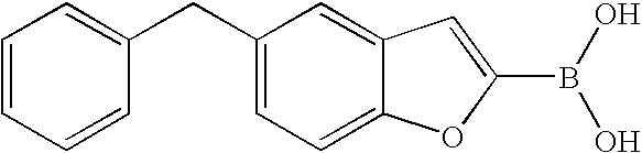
C1=CC=CC(CC2=CC=C3C(=C2)C=C(B(O)O)O3)=C1
